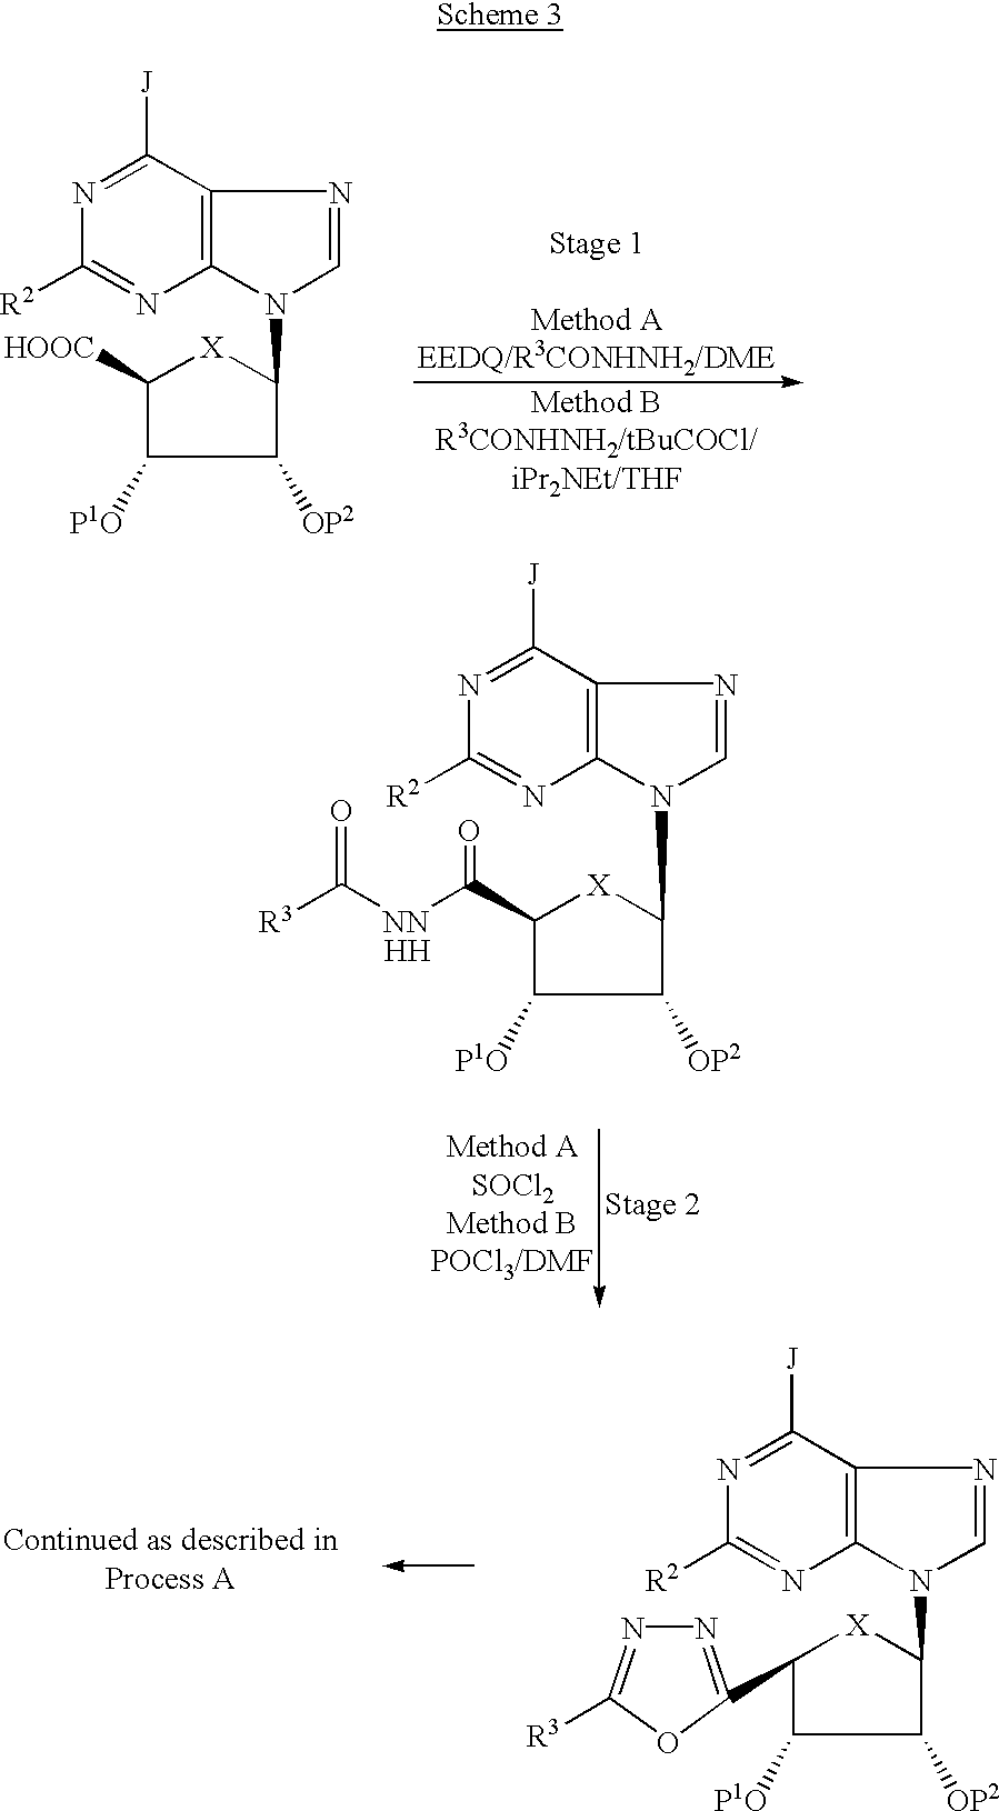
N1=C([J])C2=C(N=C1[R2])N(C1[X]C(C3=NN=C([R3])O3)C([P1O])C1[OP2])C=N2.N1=C([J])C2=C(N=C1[R2])N(C1[X]C([HOOC])C([P1O])C1[OP2])C=N2.N1=C([J])C2=C(N=C1[R2])N(C1[X]C(C([NN]C([R3])=O)=O)C([P1O])C1[OP2])C=N2.[H]
